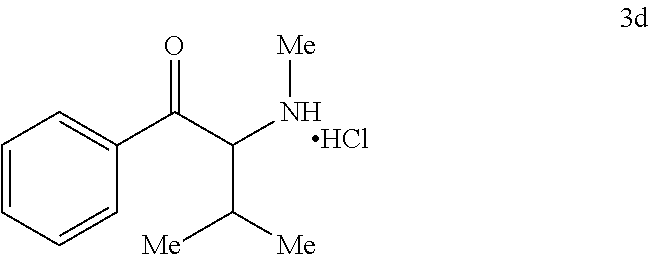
C1=CC=CC(C(C(N[Me])C([Me])[Me])=O)=C1.Cl
